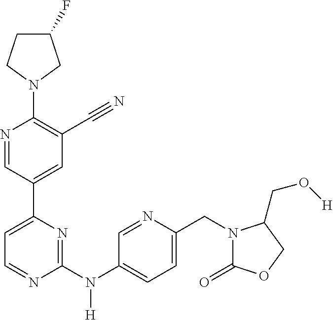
C1(F)CCN(C2=C(C#N)C=C(C3=CC=NC(N(C4=CC=C(CN5C(=O)OCC5CO[H])N=C4)[H])=N3)C=N2)C1
